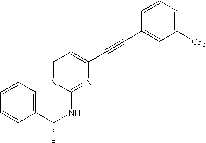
C1=NC(NC(C2=CC=CC=C2)C)=NC(C#CC2=CC([CF3])=CC=C2)=C1
